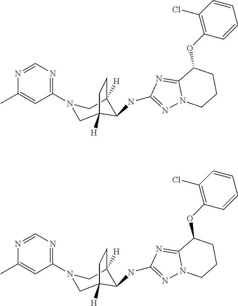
C1=NC(C)=CC(N2CC3([H])C(NC4=NN5C(=N4)C(OC4=C(Cl)C=CC=C4)CCC5)C([H])(C2)CC3)=N1.C1=NC(C)=CC(N2CC3([H])C(NC4=NN5C(=N4)C(OC4=C(Cl)C=CC=C4)CCC5)C([H])(C2)CC3)=N1
